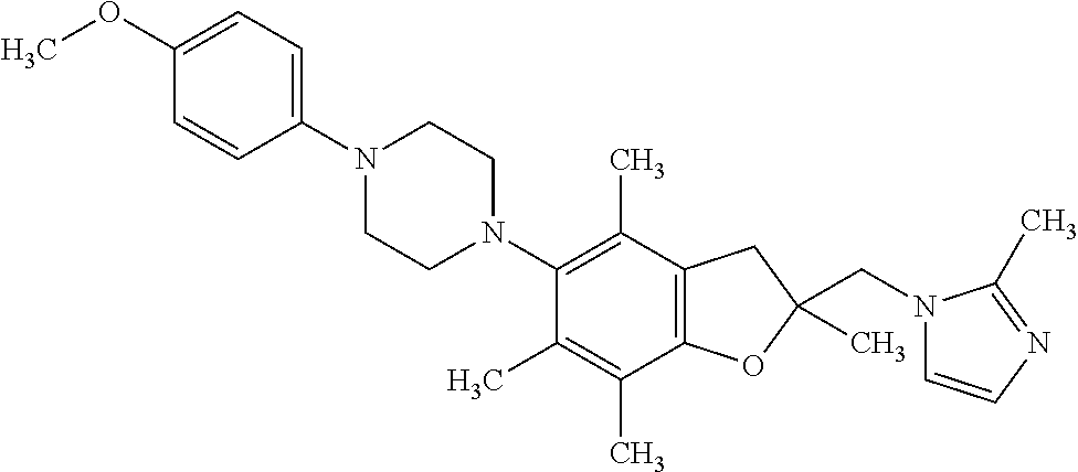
C1(OC)=CC=C(N2CCN(C3=C(C)C4=C(C(C)=C3C)OC(CN3C=CN=C3C)(C)C4)CC2)C=C1
